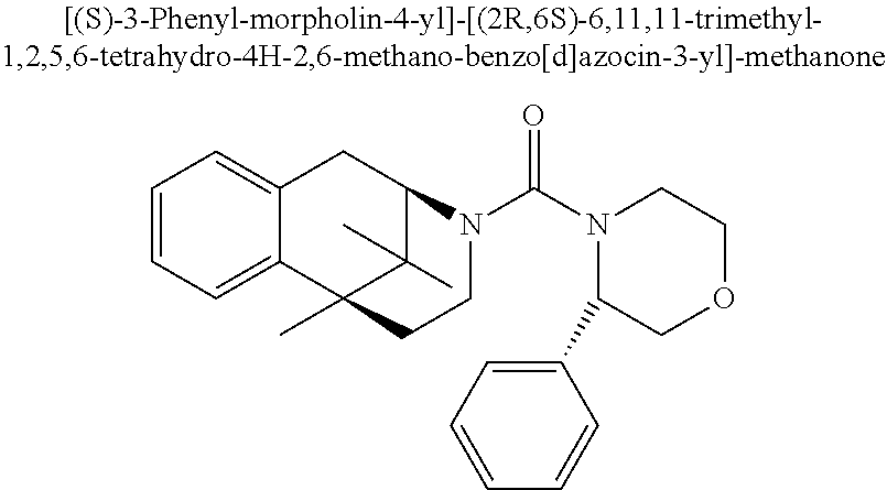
C1=CC=C2C(=C1)CC1C(C)(C)C2(C)CCN1C(N1C(C2=CC=CC=C2)COCC1)=O
